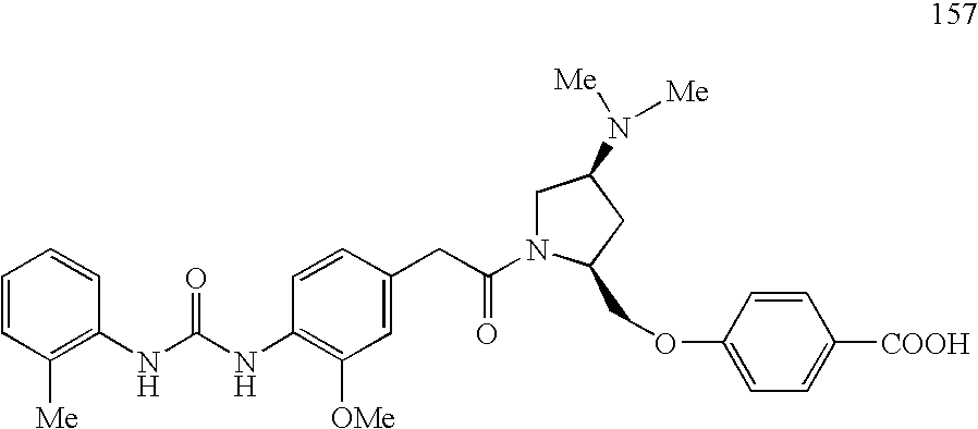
C1=CC([Me])=C(NC(=O)NC2=C([OMe])C=C(CC(=O)N3CC(N([Me])[Me])CC3COC3=CC=C([COOH])C=C3)C=C2)C=C1
